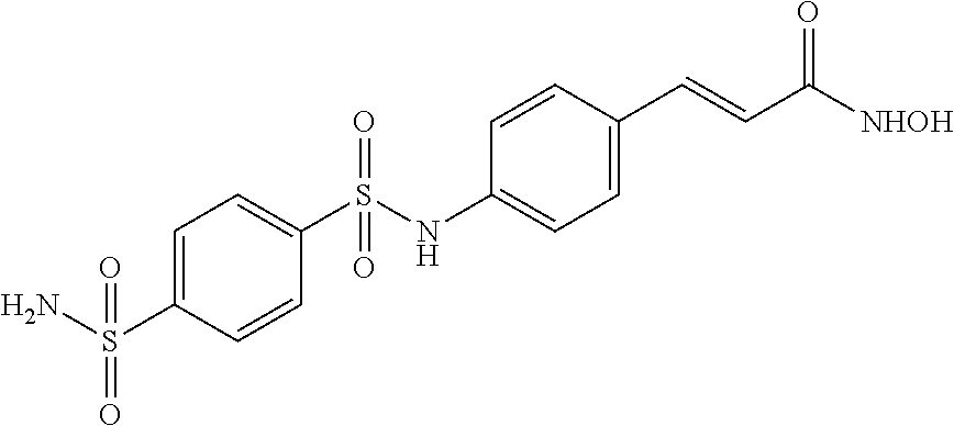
C1(S(=O)(N)=O)=CC=C(S(NC2=CC=C(C=CC([NHOH])=O)C=C2)(=O)=O)C=C1
